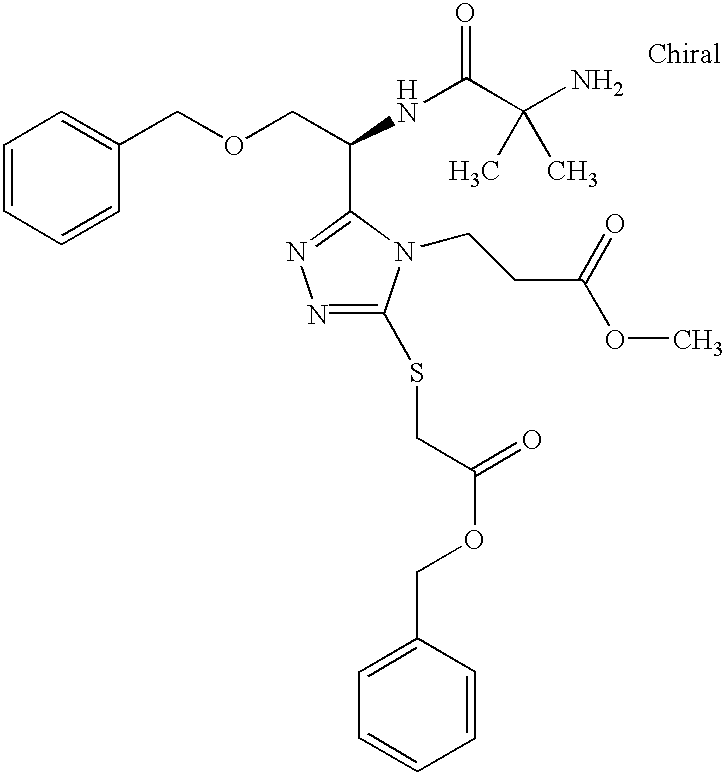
C1=CC=CC(COCC(NC(C(N)(C)C)=O)C2=NN=C(SCC(OCC3=CC=CC=C3)=O)N2CCC(OC)=O)=C1
